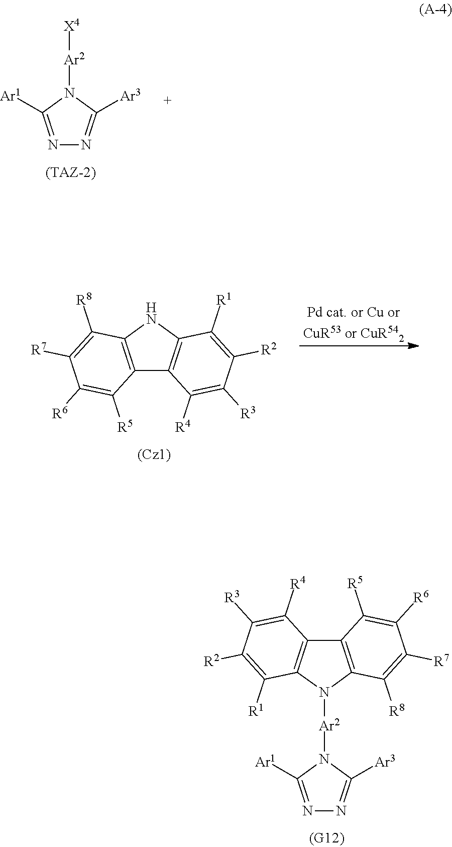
C12=C(NC3=C1C([R4])=C([R3])C([R2])=C3[R1])C([R8])=C([R7])C([R6])=C2[R5].N1=C([Ar1])N([Ar2]N2C3=C(C4=C2C([R1])=C([R2])C([R3])=C4[R4])C([R5])=C([R6])C([R7])=C3[R8])C([Ar3])=N1.N1=C([Ar1])N([Ar2][X4])C([Ar3])=N1
